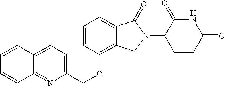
C1=CC(OCC2=CC=C3C(=N2)C=CC=C3)=C2C(=C1)C(=O)N(C1CCC(=O)NC1=O)C2
